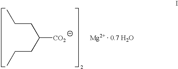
CCCC(CCC)[CO2]
